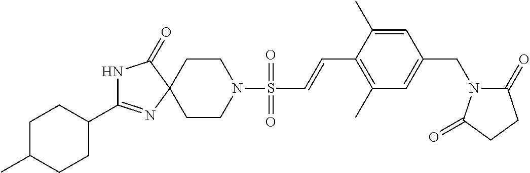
C1(C2=NC3(C(=O)N2)CCN(S(C=CC2=C(C)C=C(CN4C(=O)CCC4=O)C=C2C)(=O)=O)CC3)CCC(C)CC1
